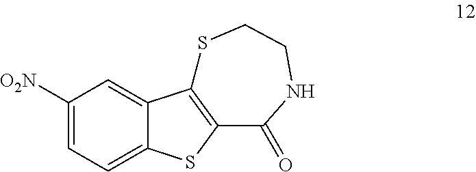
C1([O2N])=CC=C2C(=C1)C1=C(S2)C(=O)NCCS1
